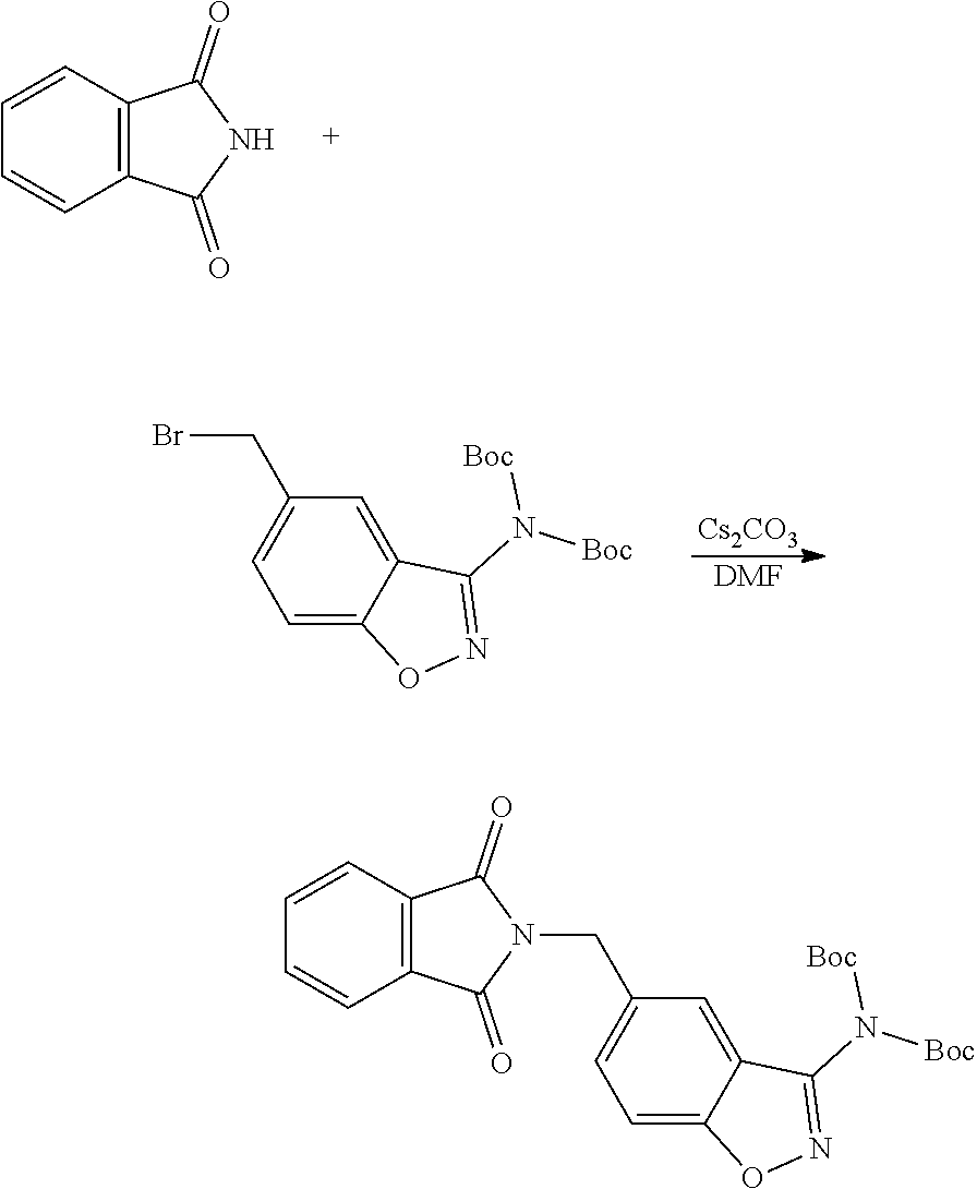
N1C(=O)C2=C(C1=O)C=CC=C2.[Cs2CO3].[DMF].C1=C2C(=CC=C1CBr)ON=C2N([Boc])[Boc].C1=C2C(=CC=C1CN1C(=O)C3=C(C1=O)C=CC=C3)ON=C2N([Boc])[Boc]
